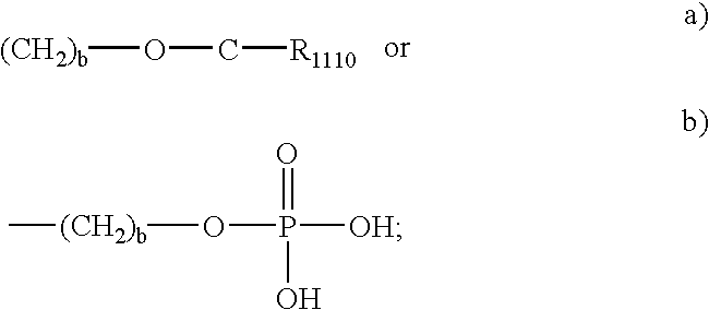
[(CH2)b]OC[R1110].[(CH2)b](OP([OH])(=O)O)C
